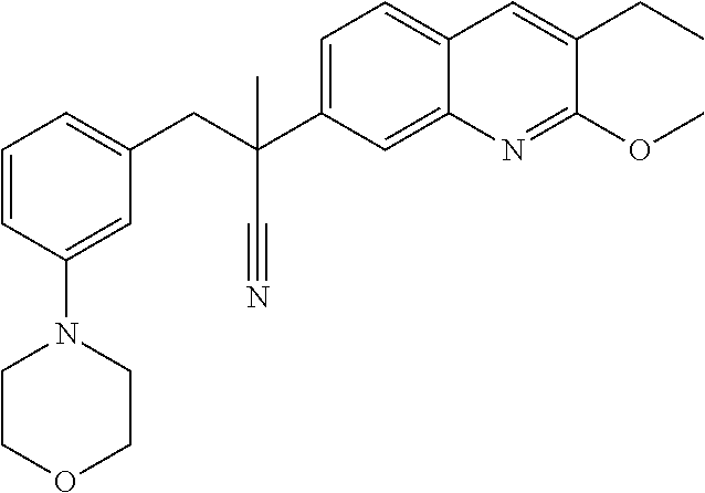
C1=CC(N2CCOCC2)=CC(CC(C)(C2=CC=C3C(=C2)N=C(OC)C(CC)=C3)C#N)=C1
